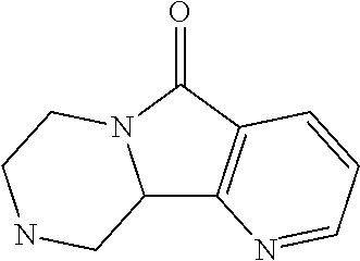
C12C3=C(C(=O)N1CCNC2)C=CC=N3
